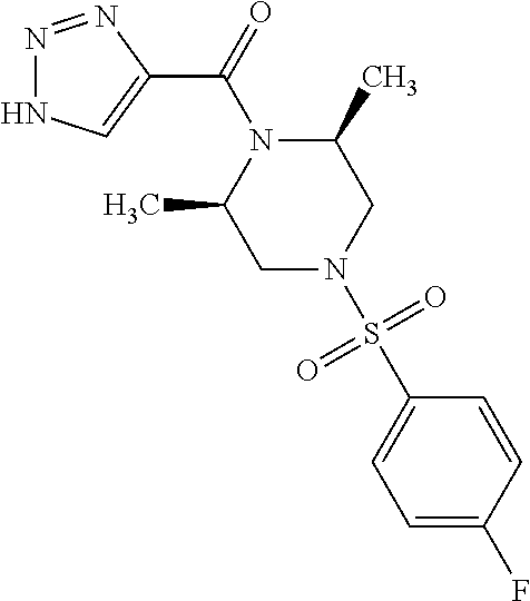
N1=NC(C(=O)N2C(C)CN(S(C3=CC=C(F)C=C3)(=O)=O)CC2C)=CN1
